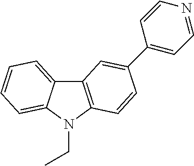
C12=CC=CC=C1N(CC)C1=C2C=C(C2=CC=NC=C2)C=C1
